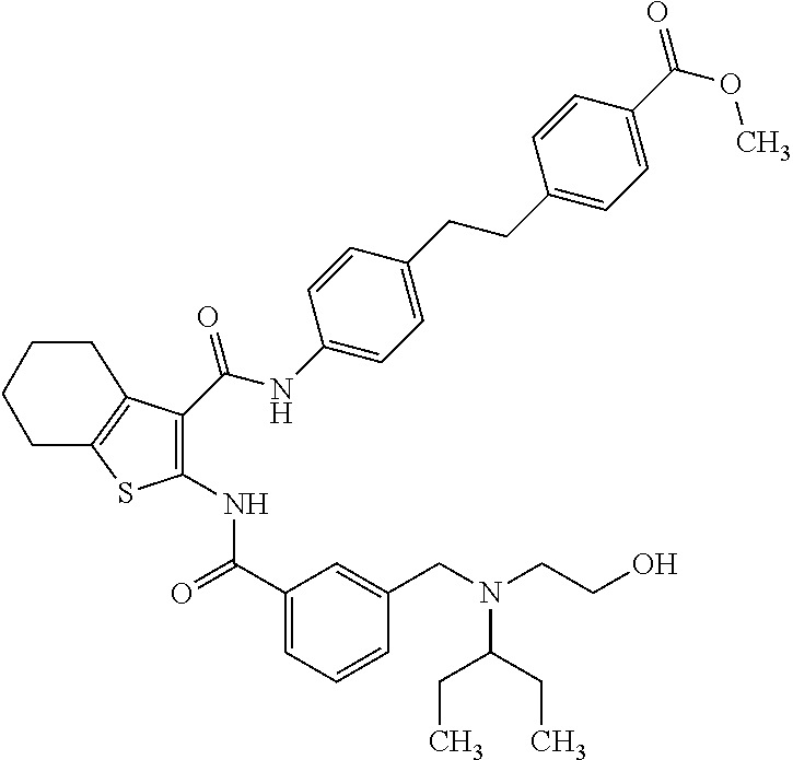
C1(C(=O)NC2=C(C(NC3=CC=C(CCC4=CC=C(C(OC)=O)C=C4)C=C3)=O)C3=C(S2)CCCC3)=CC=CC(CN(CCO)C(CC)CC)=C1
